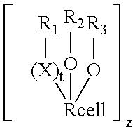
[Rcell](O[R2])([(X)t][R1])O[R3]
